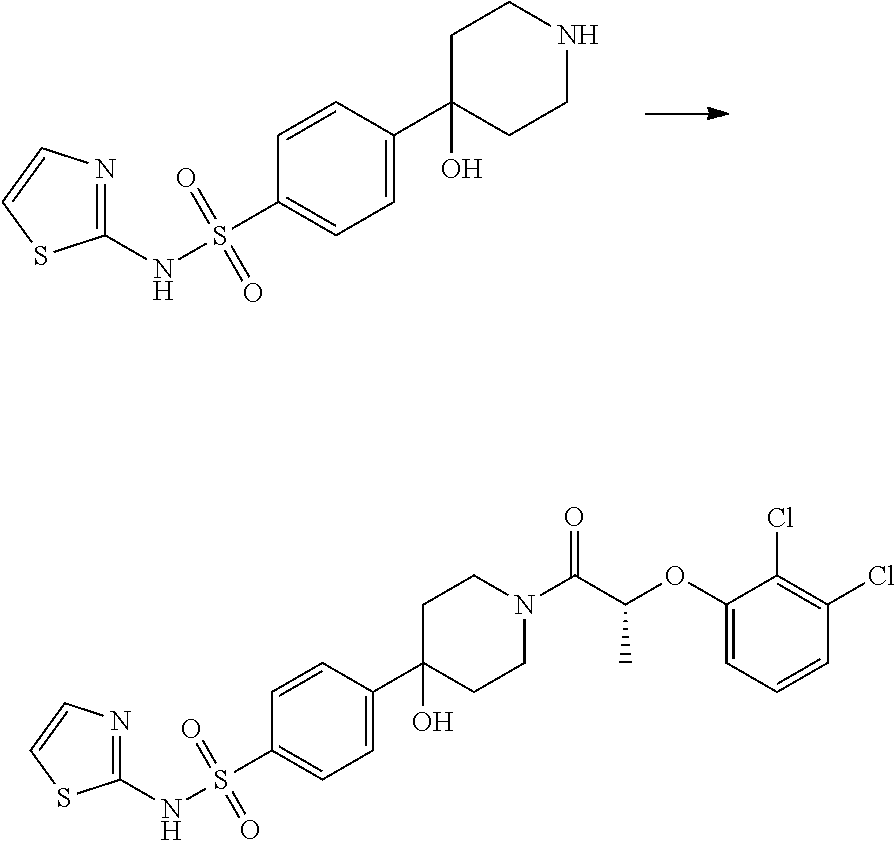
C1(NS(C2=CC=C(C3(O)CCNCC3)C=C2)(=O)=O)=NC=CS1.C1(NS(C2=CC=C(C3(O)CCN(C(C(OC4=CC=CC(Cl)=C4Cl)C)=O)CC3)C=C2)(=O)=O)=NC=CS1
